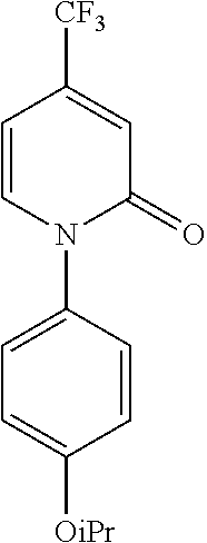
C1=CC([CF3])=CC(=O)N1C1=CC=C([OiPr])C=C1
